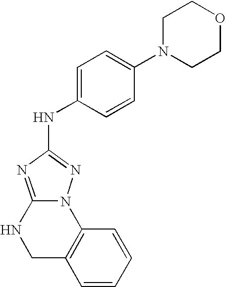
C12=NC(NC3=CC=C(N4CCOCC4)C=C3)=NN1C1=C(CN2)C=CC=C1
